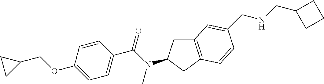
C1=CC(C(N(C)C2CC3=C(C2)C=CC(CNCC2CCC2)=C3)=O)=CC=C1OCC1CC1
